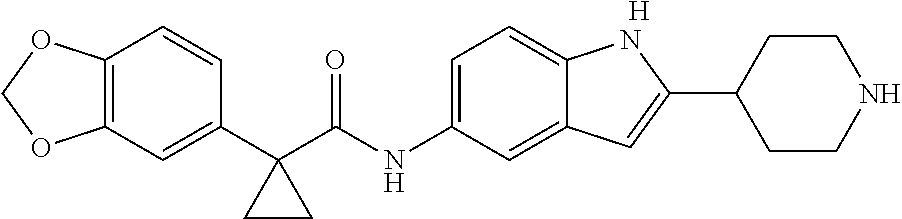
C1(C2(C(NC3=CC=C4C(=C3)C=C(C3CCNCC3)N4)=O)CC2)=CC2=C(C=C1)OCO2.[H]
